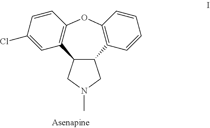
C12C(CN(C)C1)C1=C(C=CC(Cl)=C1)OC1=C2C=CC=C1
